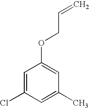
C1=C(C)C=C(OCC=C)C=C1Cl
